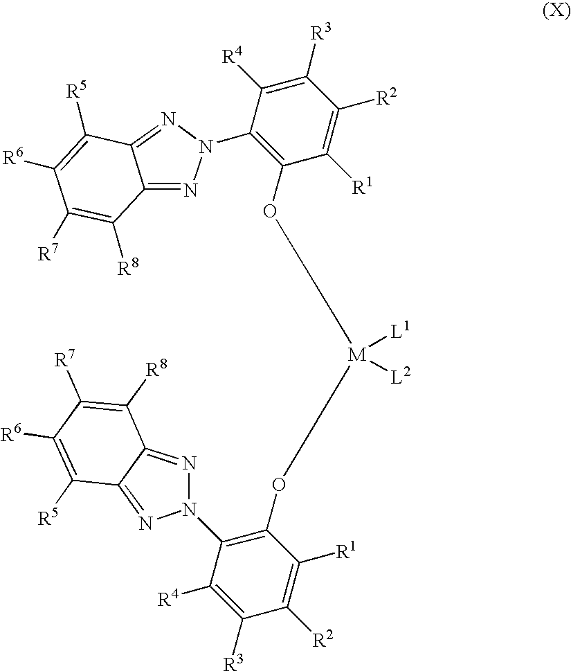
C1([R4])=C([R3])C([R2])=C([R1])C(O[M](OC2=C(N3N=C4C(=N3)C([R5])=C([R6])C([R7])=C4[R8])C([R4])=C([R3])C([R2])=C2[R1])([L1])[L2])=C1N1N=C2C(=N1)C([R5])=C([R6])C([R7])=C2[R8]
